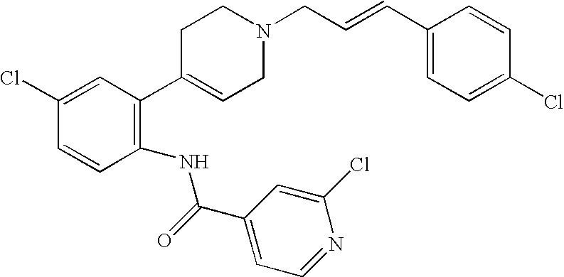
C1C(C2=C(NC(C3=CC=NC(Cl)=C3)=O)C=CC(Cl)=C2)=CCN(CC=CC2=CC=C(Cl)C=C2)C1
